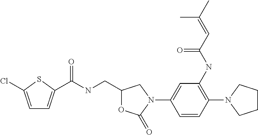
C1=C(Cl)SC(C(NCC2OC(=O)N(C3=CC(NC(C=C(C)C)=O)=C(N4CCCC4)C=C3)C2)=O)=C1
